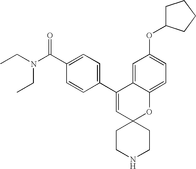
CCN(C(C1=CC=C(C2=CC3(OC4=CC=C(OC5CCCC5)C=C24)CCNCC3)C=C1)=O)CC
